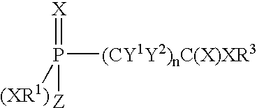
[X]=P([(CY1Y2)nC(X)XR3])([Z])[(XR1)]
